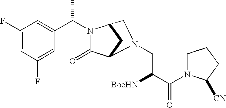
C1(F)=CC(F)=CC(C(C)N2C(=O)C3CC2CN3CC([BocHN])C(=O)N2CCCC2[CN])=C1
